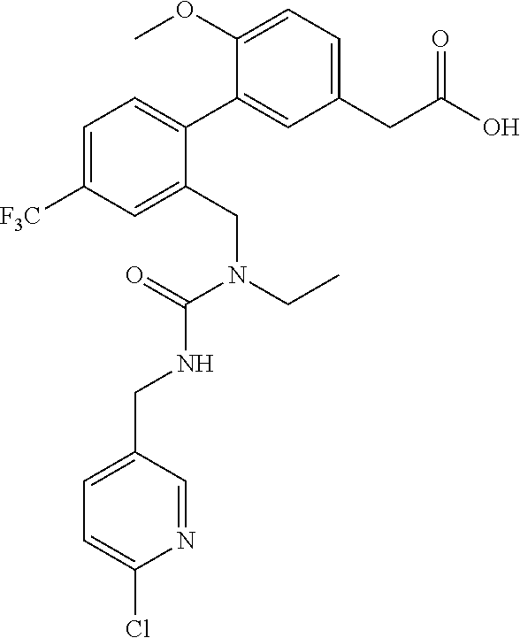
C1=C([F3C])C=C(CN(CC)C(=O)NCC2=CC=C(Cl)N=C2)C(C2=CC(CC(O)=O)=CC=C2OC)=C1
